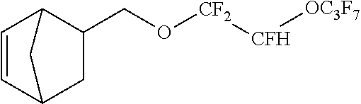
O(CC1CC2C=CC1C2)[CF2][CFH][OC3F7]
